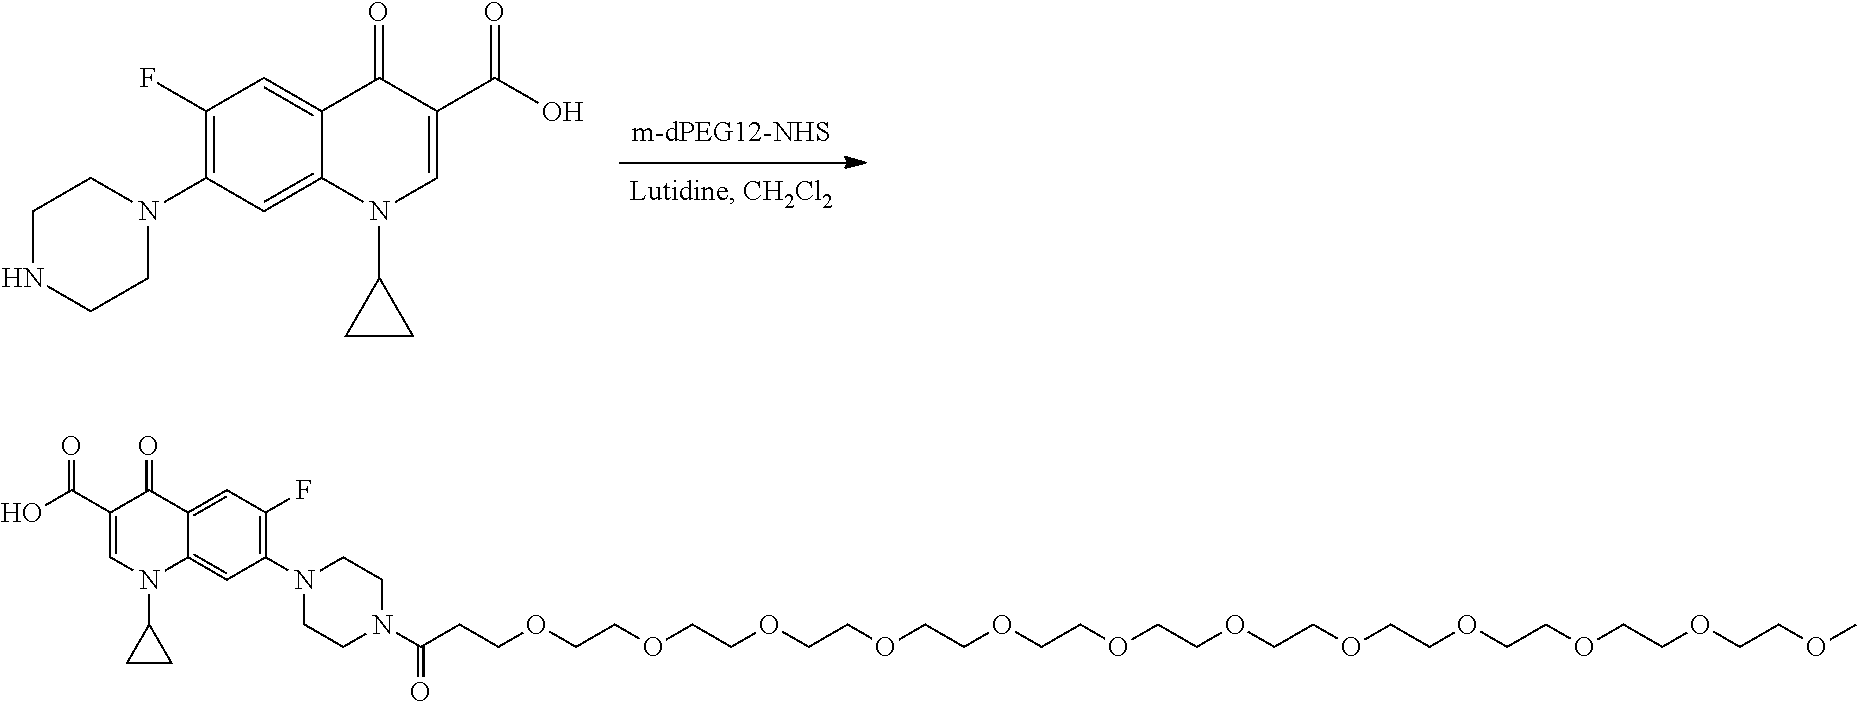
C1(F)=C(N2CCNCC2)C=C2C(=C1)C(=O)C(C(O)=O)=CN2C1CC1.C1(F)=C(N2CCN(C(CCOCCOCCOCCOCCOCCOCCOCCOCCOCCOCCOCCOC)=O)CC2)C=C2C(=C1)C(=O)C(C(O)=O)=CN2C1CC1
